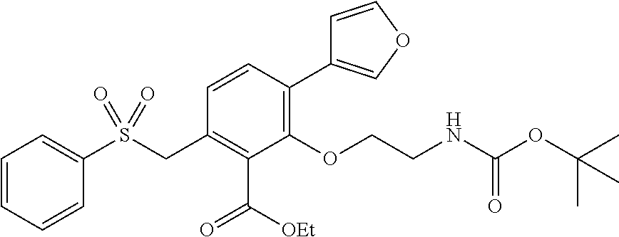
C1=CC=CC(S(CC2=C(C(=O)[OEt])C(OCCNC(OC(C)(C)C)=O)=C(C3=COC=C3)C=C2)(=O)=O)=C1
